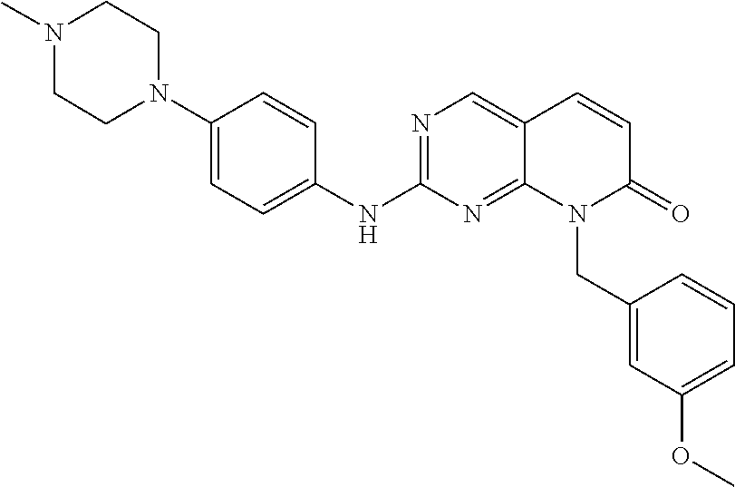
N1=C(NC2=CC=C(N3CCN(C)CC3)C=C2)N=C2C(=C1)C=CC(=O)N2CC1=CC(OC)=CC=C1
